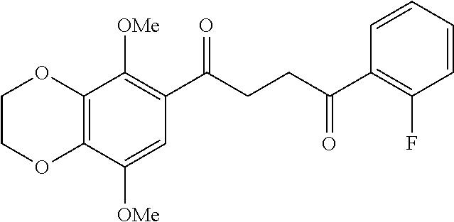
C12=C(C([OMe])=CC(C(CCC(C3=C(F)C=CC=C3)=O)=O)=C1[OMe])OCCO2
